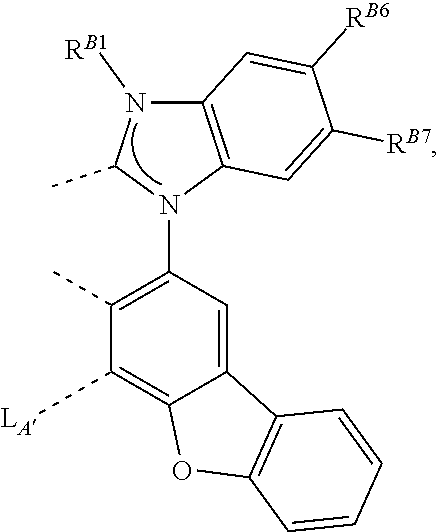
C12=CC(N3C(C)N([RB1])C4=C3C=C([RB7])C([RB6])=C4)=C(C)C([LA])=C1OC1=C2C=CC=C1
